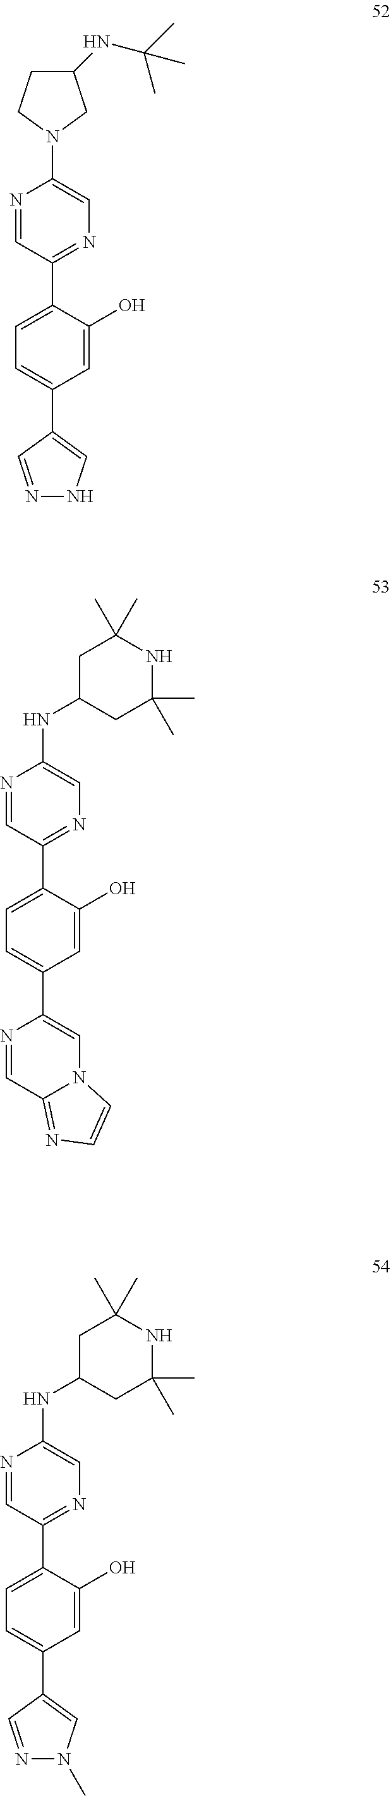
N1=CC(C2=CC=C(C3=CNN=C3)C=C2O)=NC=C1N1CC(NC(C)(C)C)CC1.N1=CC(C2=CC=C(C3=CN4C(=NC=C4)C=N3)C=C2O)=NC=C1NC1CC(C)(C)NC(C)(C)C1.N1=CC(C2=CC=C(C3=CN(C)N=C3)C=C2O)=NC=C1NC1CC(C)(C)NC(C)(C)C1
